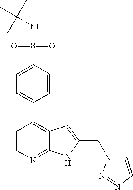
S(C1=CC=C(C2=C3C(=NC=C2)NC(CN2C=CN=N2)=C3)C=C1)(=O)(=O)NC(C)(C)C
